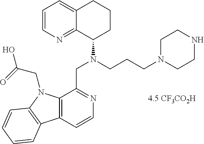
C1=CN=C2C(=C1)CCCC2N(CCCN1CCNCC1)CC1=NC=CC2=C1N(CC(O)=O)C1=C2C=CC=C1.[4.5 CF3CO2H]
